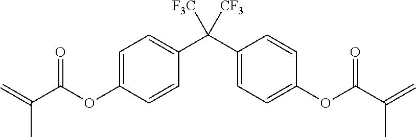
C1=C(OC(C(=C)C)=O)C=CC(C(C2=CC=C(OC(C(=C)C)=O)C=C2)([F3C])[CF3])=C1
